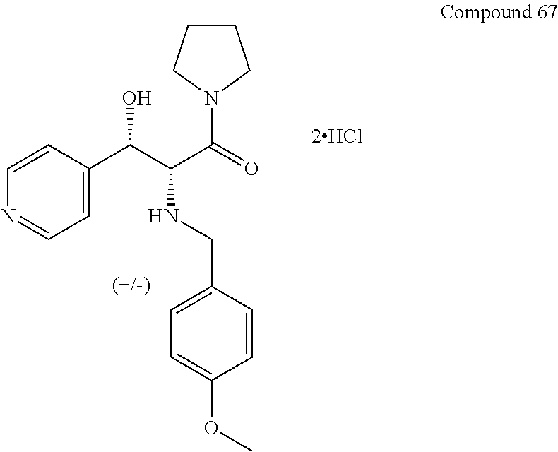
C1=CC(C(C(C(=O)N2CCCC2)NCC2=CC=C(OC)C=C2)O)=CC=N1.[2HCl]
